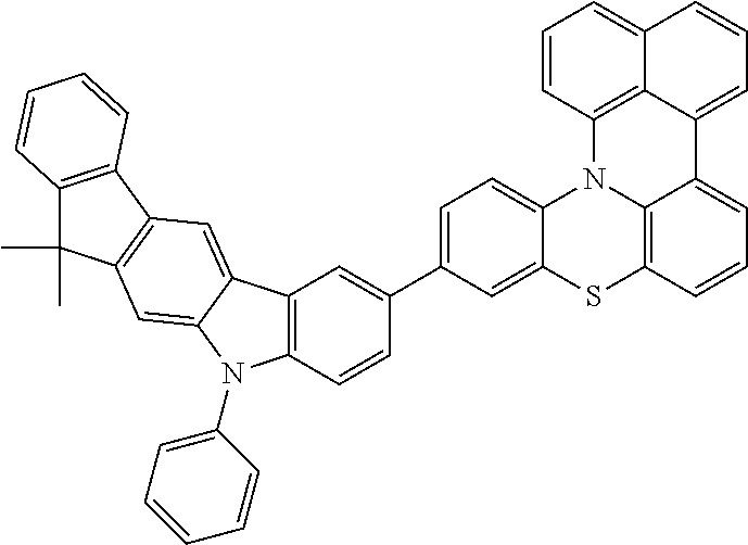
C1=C(C2=CC3=C(C=C2)N(C2=CC=CC=C2)C2=CC4=C(C=C32)C2=C(C4(C)C)C=CC=C2)C=C2C(=C1)N1C3=C(C=CC=C3C3=CC=CC4=CC=CC1=C43)S2
